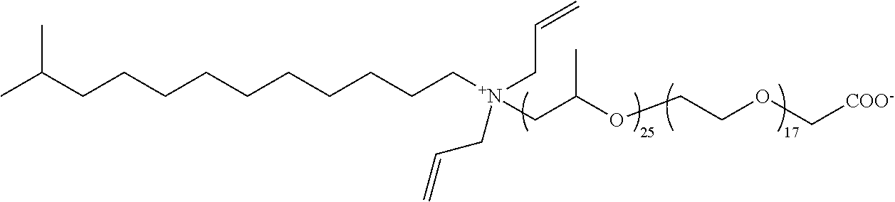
CC(CCCCCCCCCC[N+](CC(OCCOC[COO-])C)(CC=C)CC=C)C
